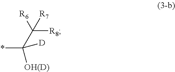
*C(C([R7])([R6])[R8])([OH(D)])[D]
